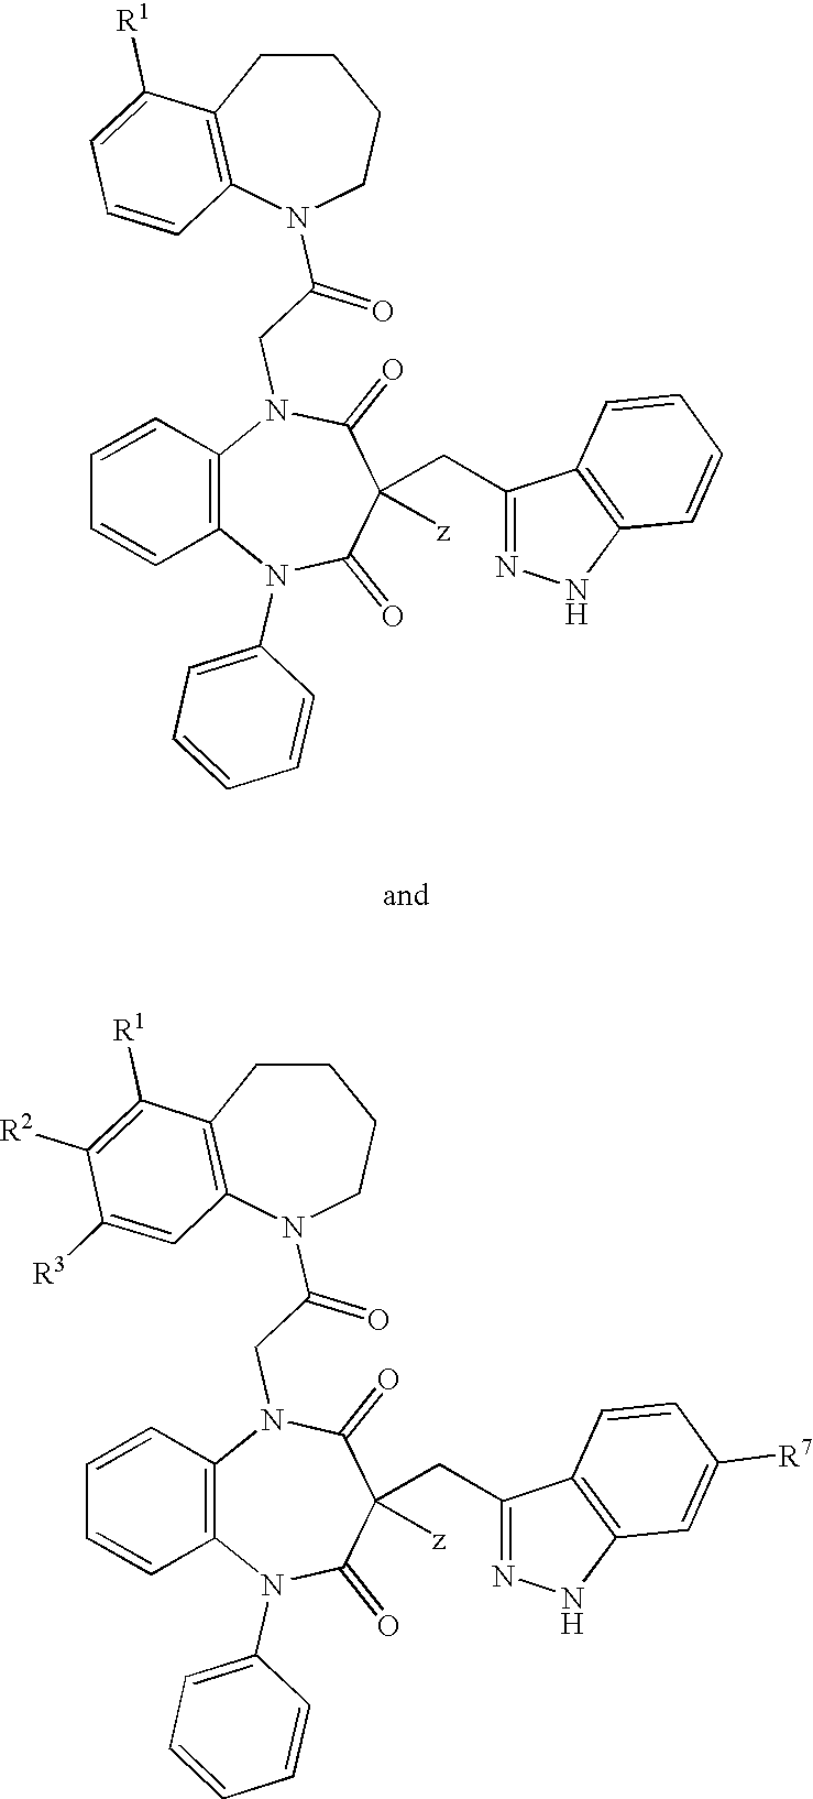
C1CC2=C(C=CC=C2[R1])N(C(CN2C3=C(C=CC=C3)N(C3=CC=CC=C3)C(=O)C(CC3=NNC4=C3C=CC=C4)([z])C2=O)=O)CC1.C1CC2=C(C=C([R3])C([R2])=C2[R1])N(C(CN2C3=C(C=CC=C3)N(C3=CC=CC=C3)C(=O)C(CC3=NNC4=C3C=CC([R7])=C4)([z])C2=O)=O)CC1
